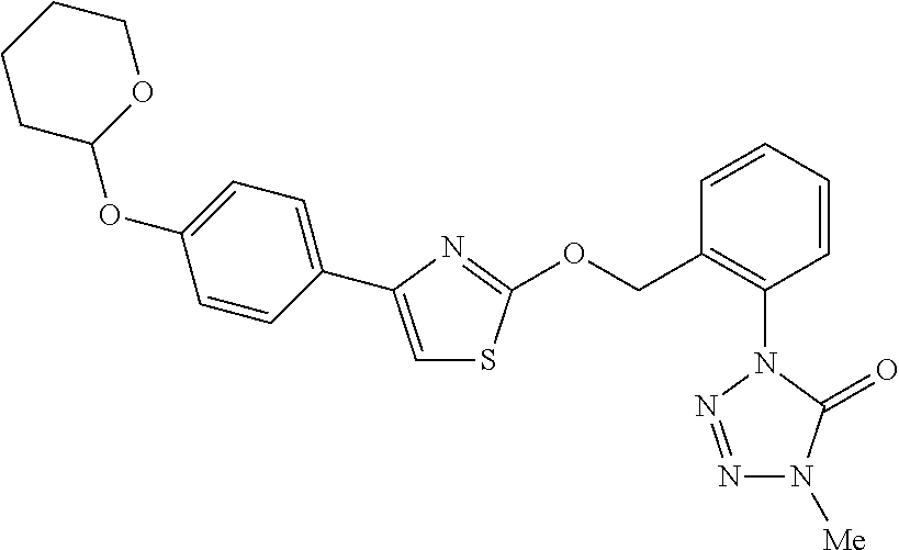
C1=CC(C2=CSC(OCC3=C(N4N=NN([Me])C4=O)C=CC=C3)=N2)=CC=C1OC1OCCCC1
